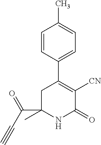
C(C1(C)NC(=O)C([CN])=C(C2=CC=C(C)C=C2)C1)(=O)C#C
